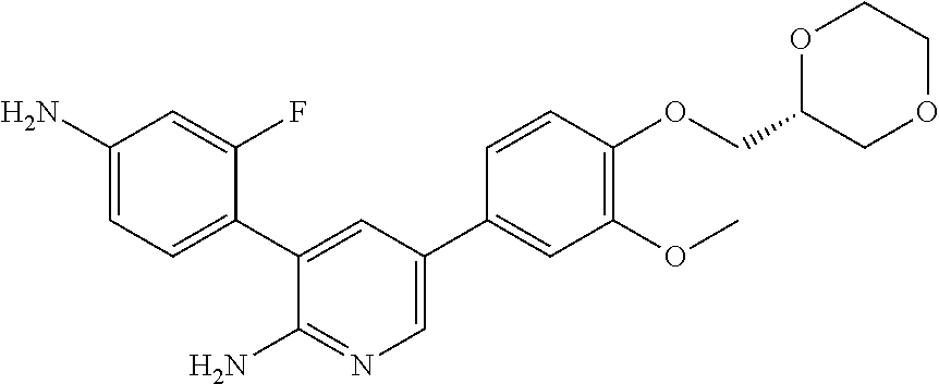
NC1=CC=C(C2=CC(C3=CC(OC)=C(OCC4COCCO4)C=C3)=CN=C2N)C(F)=C1
